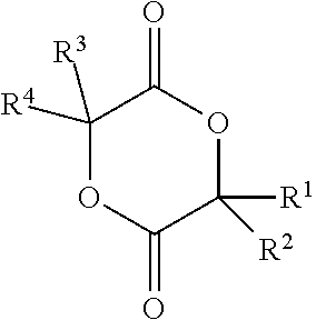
C1([R4])([R3])OC(=O)C([R1])([R2])OC1=O
